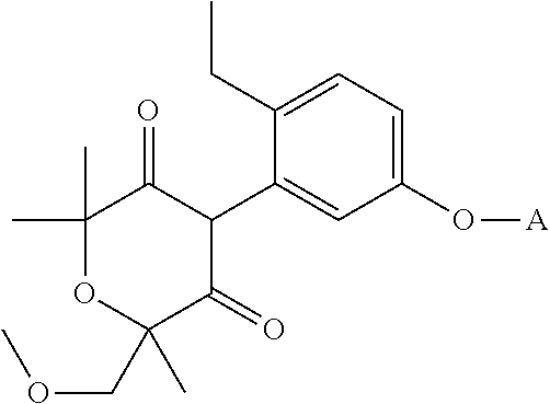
C1(C)(C)OC(COC)(C)C(=O)C(C2=CC(O[A])=CC=C2CC)C1=O
